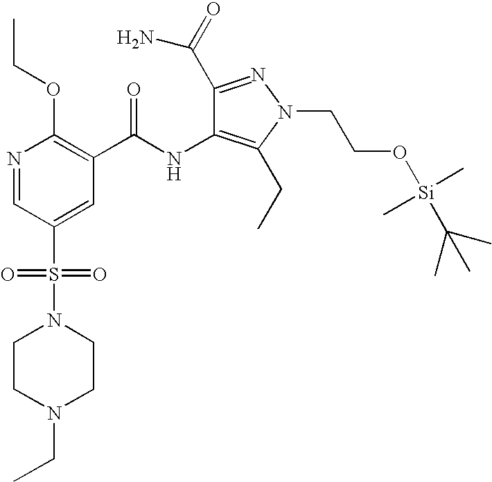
CCOC1=C(C(NC2=C(CC)N(CCO[Si](C)(C)C(C)(C)C)N=C2C(=O)N)=O)C=C(S(=O)(=O)N2CCN(CC)CC2)C=N1
